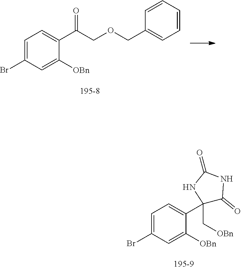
C1=C(Br)C=C([OBn])C(C(COCC2=CC=CC=C2)=O)=C1.C1=C(Br)C=C([OBn])C(C2(C[OBn])C(=O)NC(=O)N2)=C1
